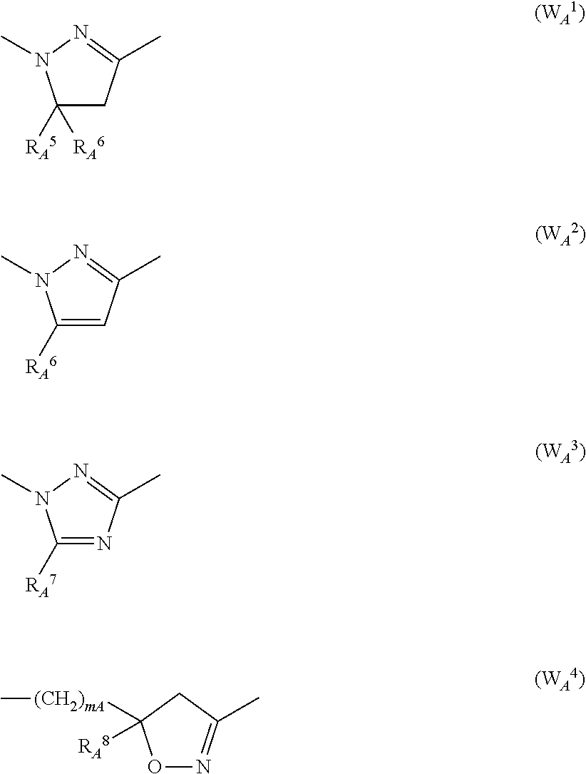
C1([RA5])([RA6])CC(C)=NN1C.[(WA1)].C1([RA6])=CC(C)=NN1C.[(WA2)].C1([RA7])=NC(C)=NN1C.[(WA3)].O1N=C(C)CC1([(CH2)mA]C)[RA8].[(WA4)]
